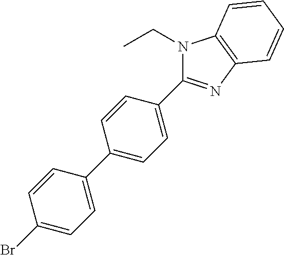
C1(Br)=CC=C(C2=CC=C(C3=NC4=C(N3CC)C=CC=C4)C=C2)C=C1
